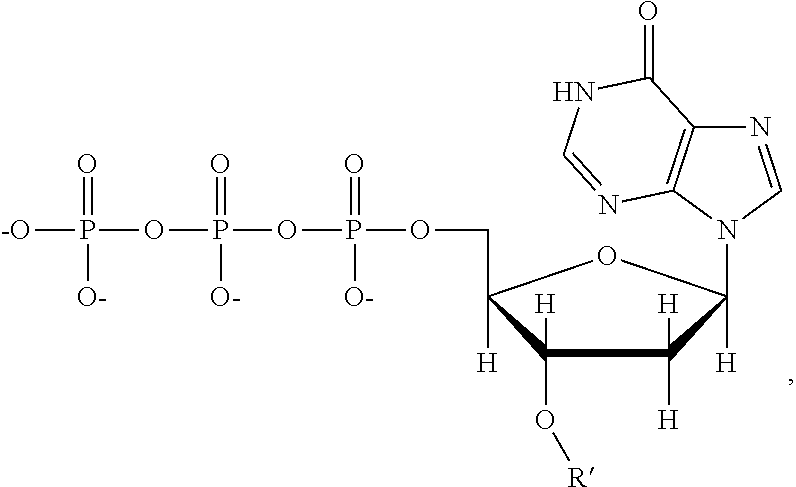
C1(O[R])([H])C([H])(COP(OP(OP([-O])(=O)[O-])(=O)[O-])(=O)[O-])OC([H])(N2C=NC3=C2N=CNC3=O)C1([H])[H]
